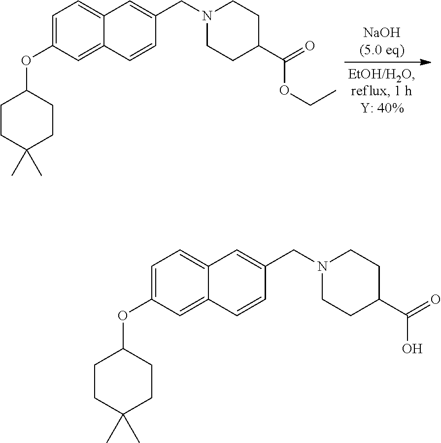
O(C1=CC=C2C(=C1)C=CC(CN1CCC(C(=O)OCC)CC1)=C2)C1CCC(C)(C)CC1.O(C1=CC=C2C(=C1)C=CC(CN1CCC(C(=O)O)CC1)=C2)C1CCC(C)(C)CC1
